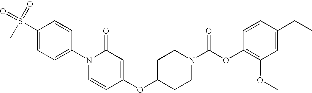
C1(S(=O)(=O)C)=CC=C(N2C=CC(OC3CCN(C(OC4=C(OC)C=C(CC)C=C4)=O)CC3)=CC2=O)C=C1
